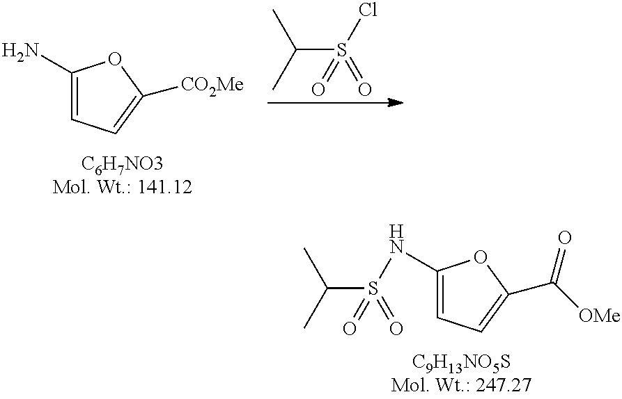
C1(NS(C(C)C)(=O)=O)=CC=C(C([OMe])=O)O1.C1(N)=CC=C([CO2Me])O1.C(S(Cl)(=O)=O)(C)C
